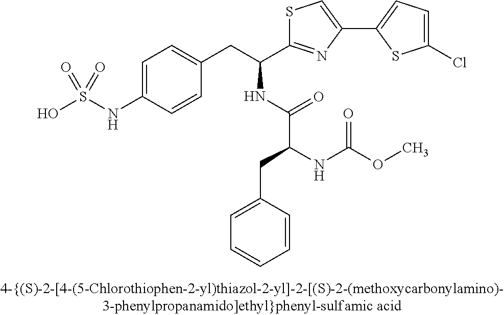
OS(NC1=CC=C(CC(C2=NC(C3=CC=C(Cl)S3)=CS2)NC(C(NC(OC)=O)CC2=CC=CC=C2)=O)C=C1)(=O)=O
